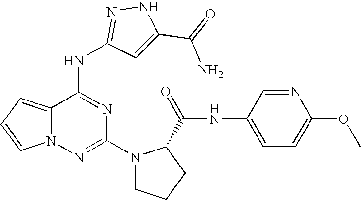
C1(N2CCCC2C(NC2=CC=C(OC)N=C2)=O)=NN2C(=CC=C2)C(NC2=NNC(C(=O)N)=C2)=N1
